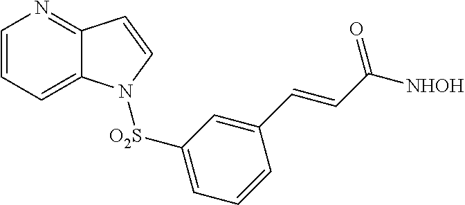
C1=CC=C2C(=N1)C=CN2[O2S]C1=CC=CC(C=CC([NHOH])=O)=C1
